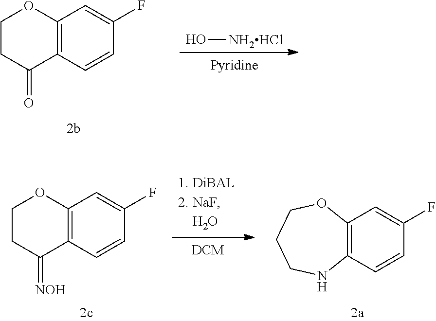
C1=C(F)C=CC2=C1OCCC2=[NOH].C1=C(F)C=CC2=C1OCCCN2.O[NH2HCl].C1=C(F)C=CC2=C1OCCC2=O
